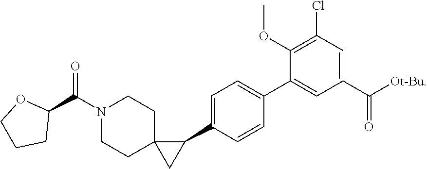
C1(C2=CC=C(C3C4(C3)CCN(C(C3OCCC3)=O)CC4)C=C2)=CC(C([Ot-Bu])=O)=CC(Cl)=C1OC
